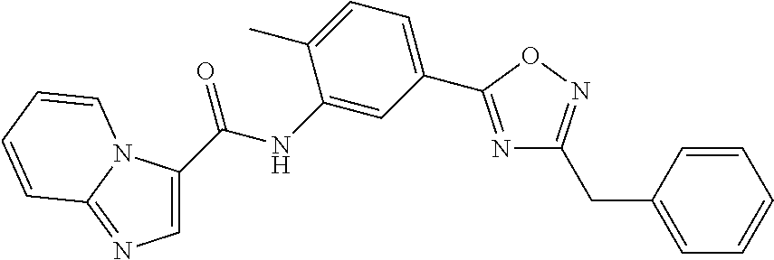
C1(C(NC2=CC(C3=NC(CC4=CC=CC=C4)=NO3)=CC=C2C)=O)=CN=C2N1C=CC=C2
